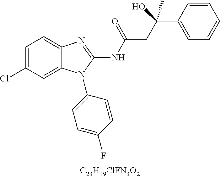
C1=C(Cl)C=C2C(=C1)N=C(NC(CC(O)(C1=CC=CC=C1)C)=O)N2C1=CC=C(F)C=C1
